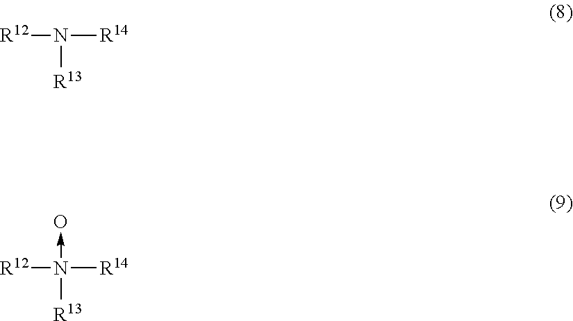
[R12]N([R14])[R13].[R12]N([R14])([R13])->O
